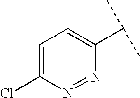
C1=C(Cl)N=NC(C(C)C)=C1
